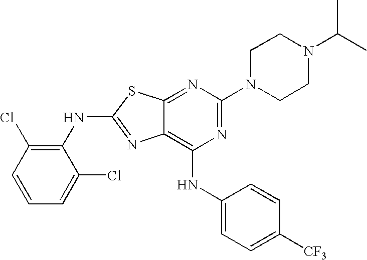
C1(NC2=NC3=C(NC4=CC=C([CF3])C=C4)N=C(N4CCN(C(C)C)CC4)N=C3S2)=C(Cl)C=CC=C1Cl
